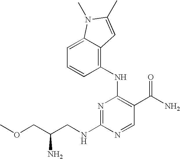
N1=C(NCC(COC)N)N=CC(C(N)=O)=C1NC1=C2C(=CC=C1)N(C)C(C)=C2
